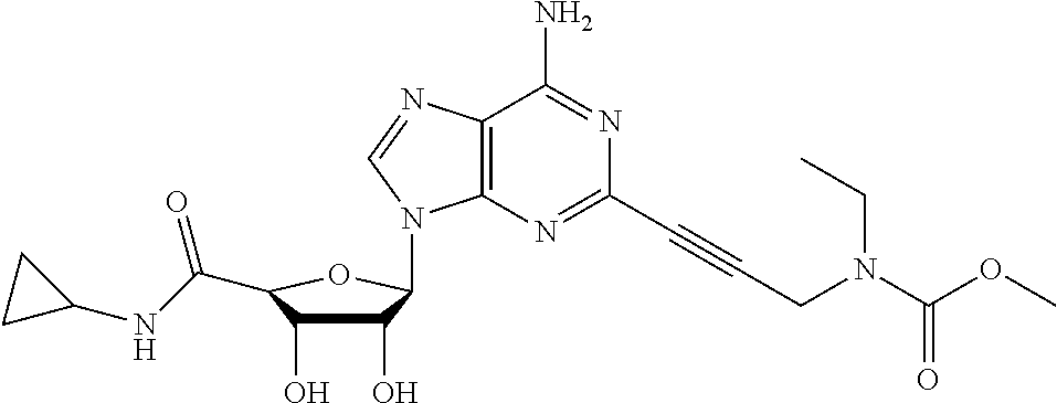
C1(O)C(O)C(C(NC2CC2)=O)OC1N1C2=C(N=C1)C(N)=NC(C#CCN(C(OC)=O)CC)=N2
